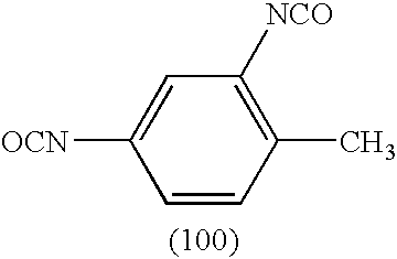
C1=CC(C)=C([NCO])C=C1[OCN]
